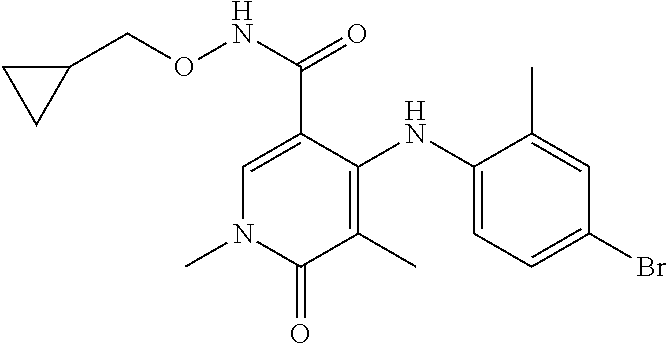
C1=C(C(NOCC2CC2)=O)C(NC2=CC=C(Br)C=C2C)=C(C)C(=O)N1C
